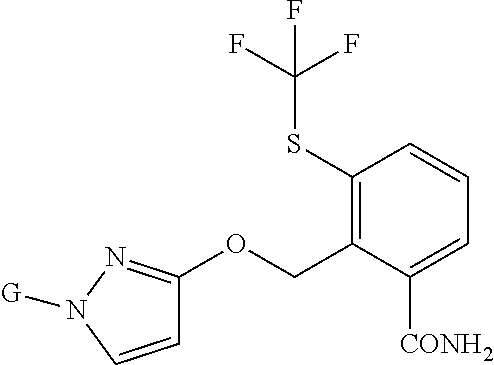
C1=CN([G])N=C1OCC1=C(SC(F)(F)F)C=CC=C1[CONH2]
